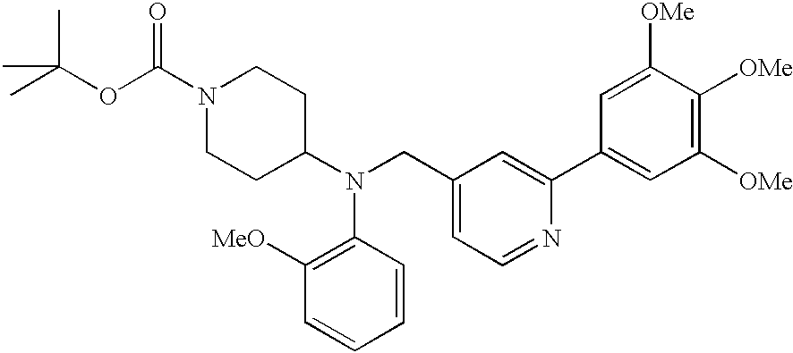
C1=CC(N(C2CCN(C(OC(C)(C)C)=O)CC2)CC2=CC=NC(C3=CC([OMe])=C([OMe])C([OMe])=C3)=C2)=C([MeO])C=C1
